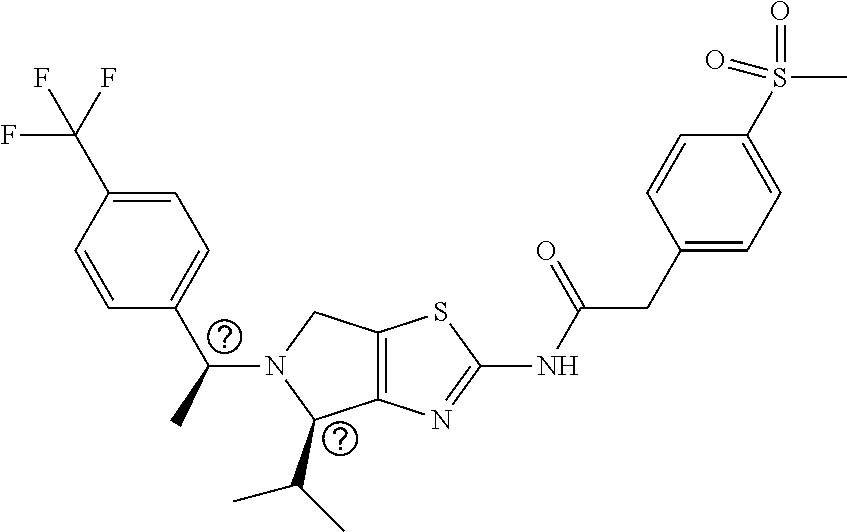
C12=C(N=C(NC(CC3=CC=C(S(C)(=O)=O)C=C3)=O)S1)C(C(C)C)N(C(C1=CC=C(C(F)(F)F)C=C1)C)C2
